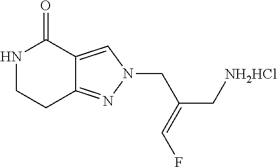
N1=C2CCNC(=O)C2=CN1CC(=CF)C[NH2HCl]
